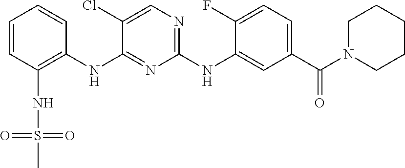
C1=CC(NS(C)(=O)=O)=C(NC2=NC(NC3=CC(C(=O)N4CCCCC4)=CC=C3F)=NC=C2Cl)C=C1
